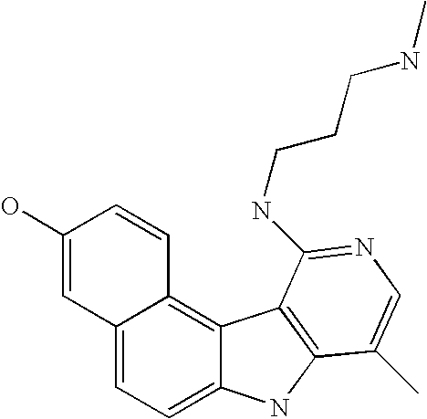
C12=CC=C3C(=C1C=CC(O)=C2)C1=C(N3)C(C)=CN=C1NCCCNC
